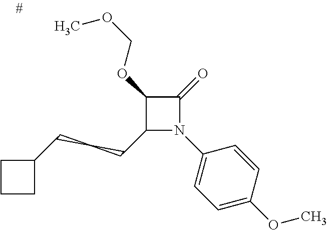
C1(CCCC2CCC2)N(C2=CC=C(OC)C=C2)C(=O)C1OCOC
